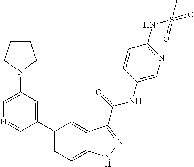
C1(N2CCCC2)=CN=CC(C2=CC=C3C(=C2)C(C(NC2=CN=C(NS(C)(=O)=O)C=C2)=O)=NN3)=C1
